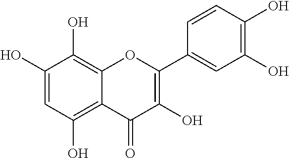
C1(O)=CC(O)=C2C(=C1O)OC(C1=CC(O)=C(O)C=C1)=C(O)C2=O
